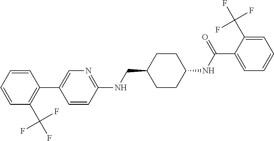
C1=CC=CC(C2=CN=C(NCC3CCC(NC(C4=CC=CC=C4C(F)(F)F)=O)CC3)C=C2)=C1C(F)(F)F
